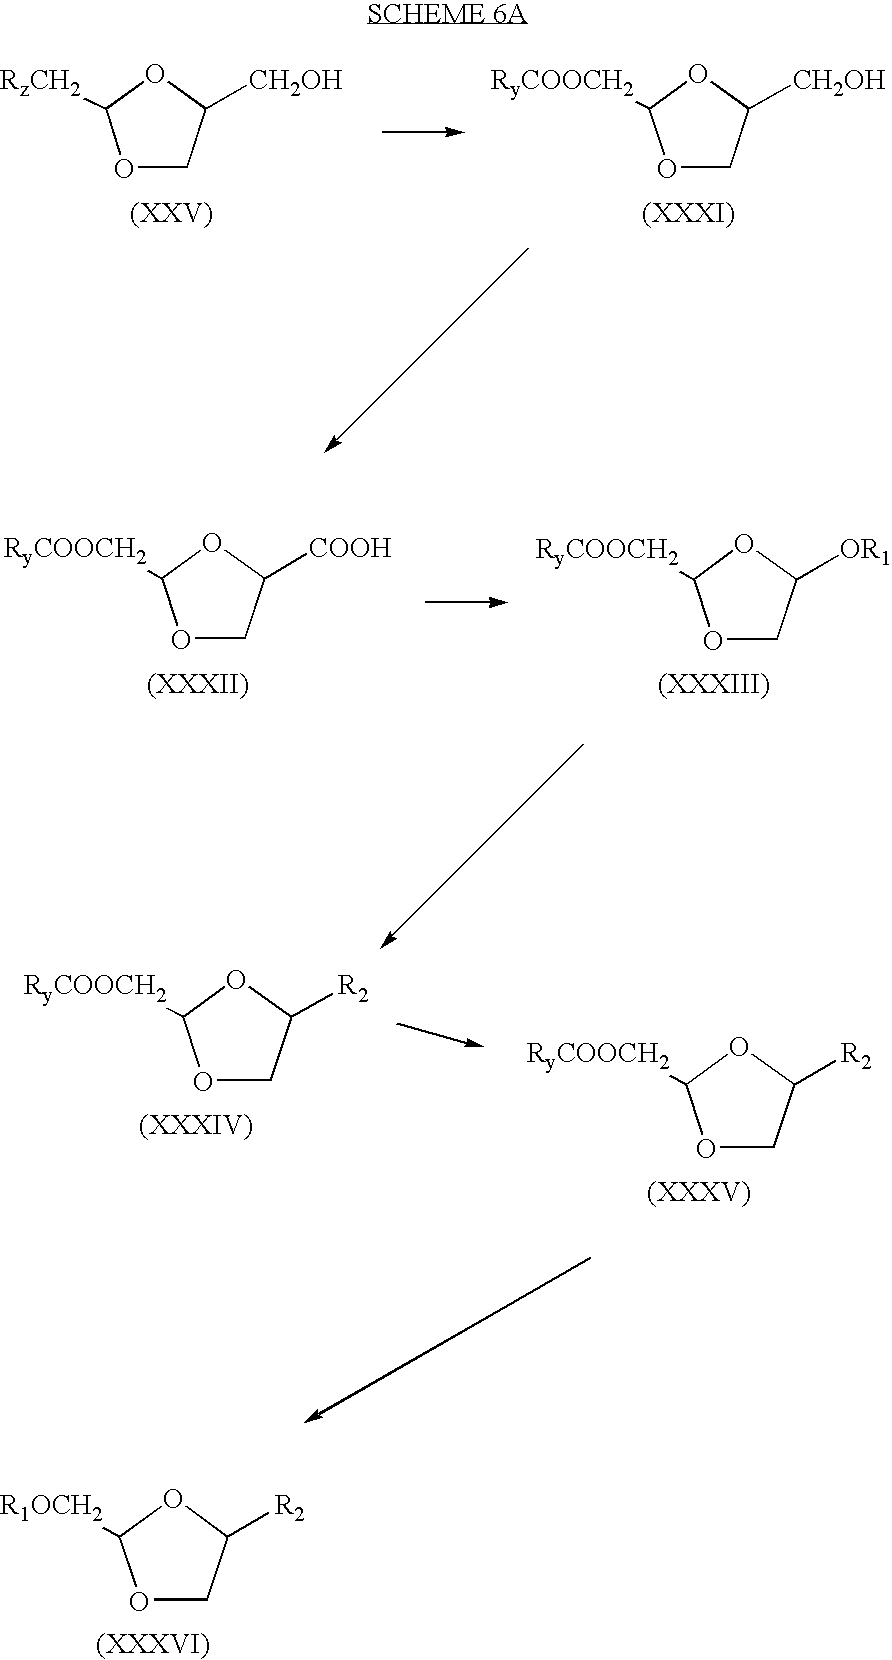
O1CC([R2])OC1[R1OCH2].O1CC([CH2OH])OC1[RyCOOCH2].O1CC([CH2OH])OC1[RzCH2].O1CC([OR1])OC1[RyCOOCH2].O1CC([COOH])OC1[RyCOOCH2].O1CC([R2])OC1[RyCOOCH2].O1CC([R2])OC1[RyCOOCH2]
